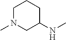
C1N(C)CC(NC)CC1
